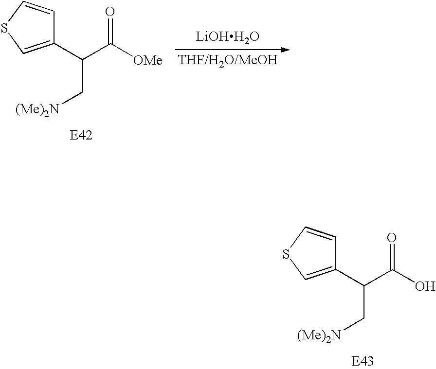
C1(C(C([OMe])=O)C[(Me)2N])=CSC=C1.[LiOHH2O].C1(C(C(O)=O)C[(Me)2N])=CSC=C1
